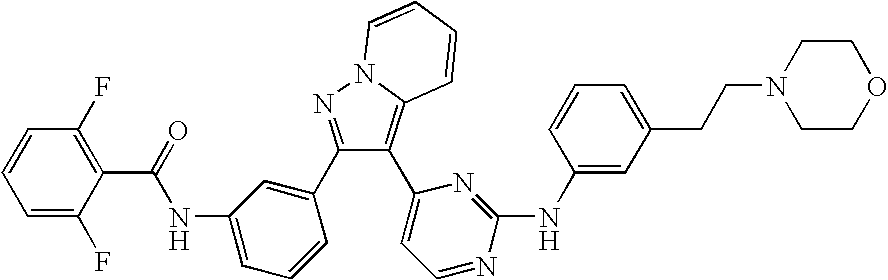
C1=C(F)C(C(=O)NC2=CC=CC(C3=NN4C(=C3C3=CC=NC(NC5=CC(CCN6CCOCC6)=CC=C5)=N3)C=CC=C4)=C2)=C(F)C=C1
